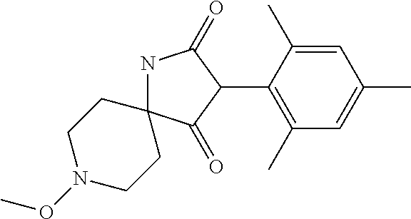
N1C2(C(=O)C(C3=C(C)C=C(C)C=C3C)C1=O)CCN(OC)CC2
